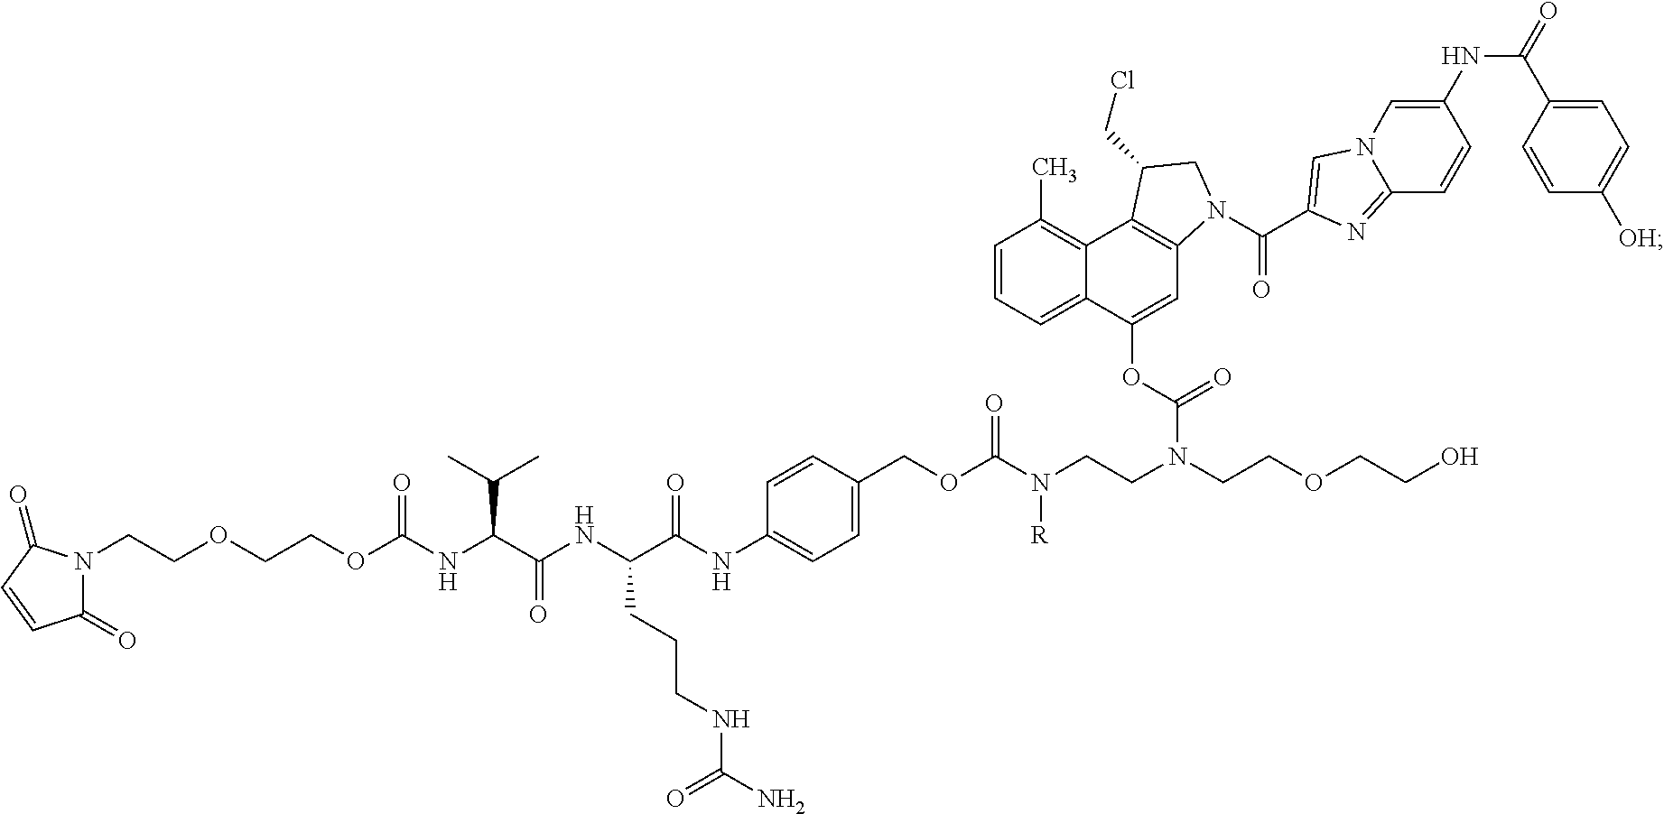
C1=CC=C2C(=C1C)C1=C(C=C2OC(N(CCOCCO)CCN(C(OCC2=CC=C(NC(C(NC(C(NC(OCCOCCN3C(=O)C=CC3=O)=O)C(C)C)=O)CCCNC(N)=O)=O)C=C2)=O)[R])=O)N(C(C2=CN3C(=N2)C=CC(NC(=O)C2=CC=C([OH])C=C2)=C3)=O)CC1CCl
